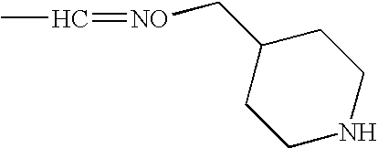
C1(C[NO]=CC)CCNCC1
